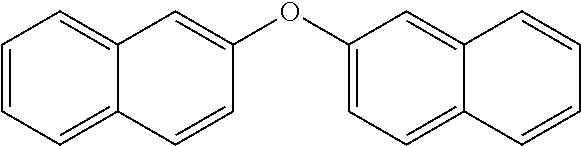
C1(OC2=CC=C3C(=C2)C=CC=C3)=CC2=CC=CC=C2C=C1
